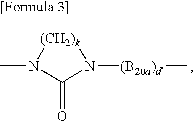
CN1[(CH2)k]N([(B20a)d]C)C1=O
